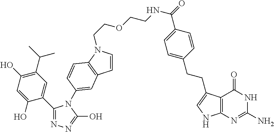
C1(C2=CC(C(C)C)=C(O)C=C2O)=NN=C(O)N1C1=CC2=C(N(CCOCCNC(=O)C3=CC=C(CCC4=CNC5=C4C(=O)NC(N)=N5)C=C3)C=C2)C=C1
